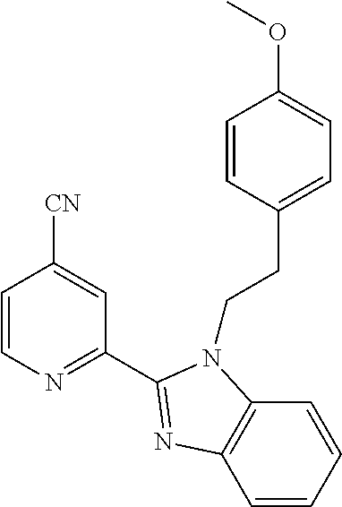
C1=CN=C(C2=NC3=C(N2CCC2=CC=C(OC)C=C2)C=CC=C3)C=C1[CN]
